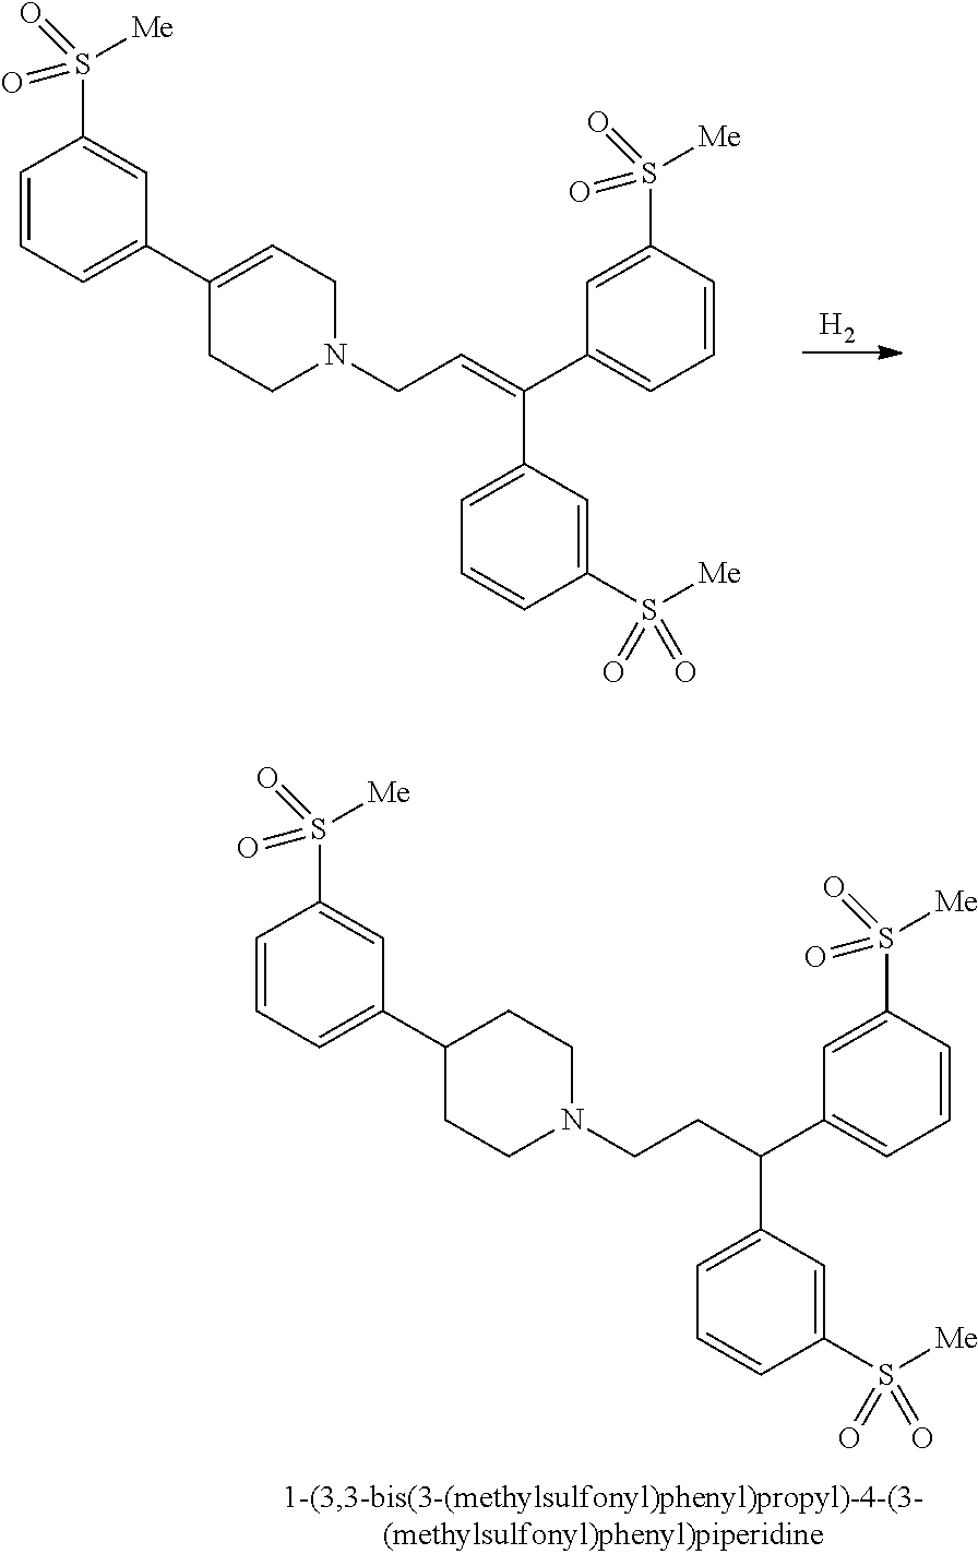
C1=CC=C(C2CCN(CCC(C3=CC=CC(S([Me])(=O)=O)=C3)C3=CC=CC(S([Me])(=O)=O)=C3)CC2)C=C1S([Me])(=O)=O.[H2].C1=CC=C(C2=CCN(CC=C(C3=CC=CC(S([Me])(=O)=O)=C3)C3=CC=CC(S([Me])(=O)=O)=C3)CC2)C=C1S([Me])(=O)=O
